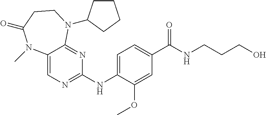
C1(NC2=CC=C(C(NCCCO)=O)C=C2OC)=NC=C2C(=N1)N(C1CCCC1)CCC(=O)N2C
